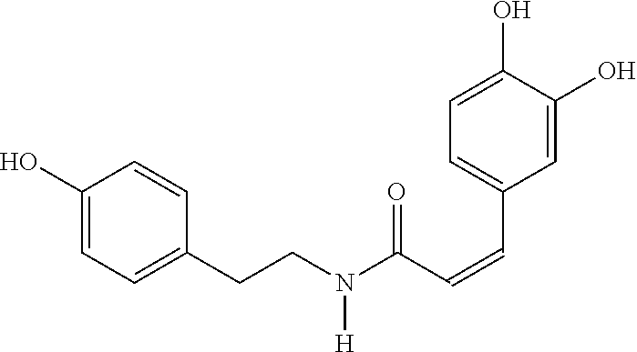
C1(O)=CC=C(CCN([H])C(=O)C=CC2=CC=C(O)C(O)=C2)C=C1
